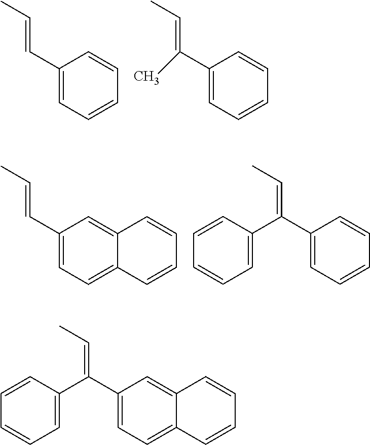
C1(C=CC)=CC=CC=C1.C1(C(=CC)C)=CC=CC=C1.C12=CC(C=CC)=CC=C1C=CC=C2.C1(C(=CC)C2=CC=CC=C2)=CC=CC=C1.C1(C(=CC)C2=CC=CC=C2)=CC=C2C(=C1)C=CC=C2
